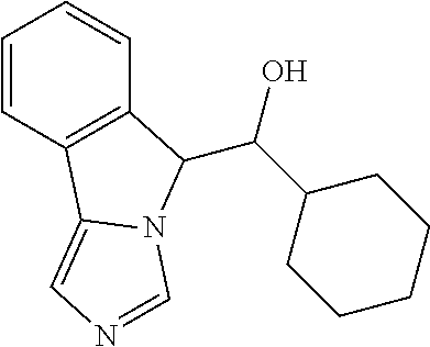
C1=CC2=C(C=C1)C(C(C1CCCCC1)O)N1C2=CN=C1
